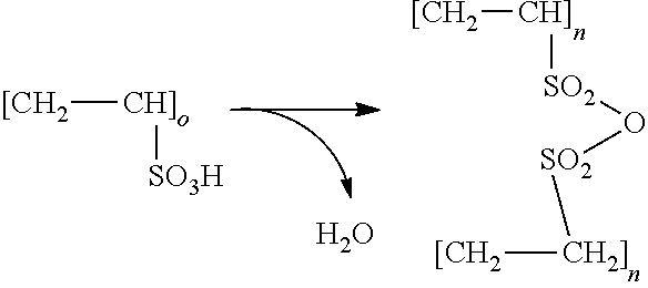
[[CH2][CH]][SO3H].O.[[CH2][CH]][SO2]O[SO2][CH2]][[CH2]
